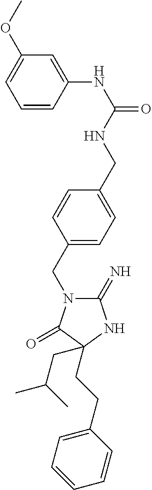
C1(=N)N(CC2=CC=C(CNC(NC3=CC(OC)=CC=C3)=O)C=C2)C(=O)C(CC(C)C)(CCC2=CC=CC=C2)N1
